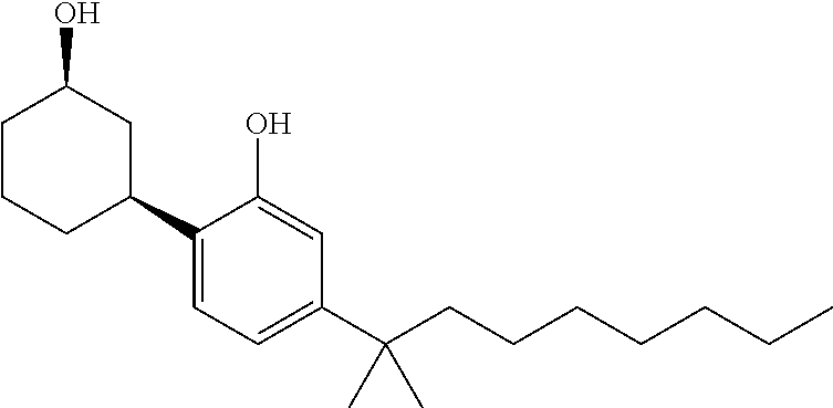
C1CCC(C2=CC=C(C(CCCCCCC)(C)C)C=C2O)CC1O
